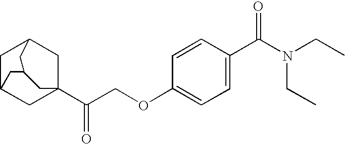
C1C2CC3(C(COC4=CC=C(C(N(CC)CC)=O)C=C4)=O)CC1CC(C2)C3
